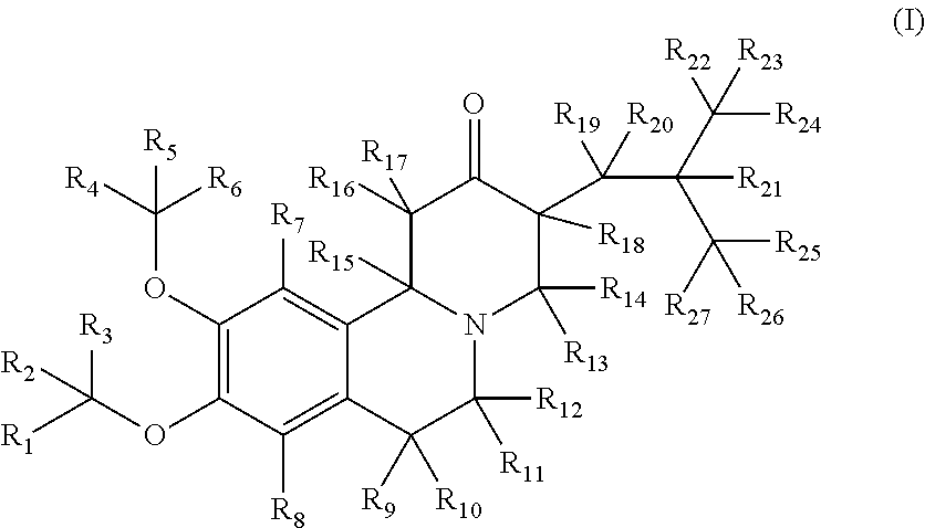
C1(OC([R4])([R6])[R5])=C(OC([R1])([R3])[R2])C([R8])=C2C(=C1[R7])C1([R15])N(C([R12])([R11])C2([R10])[R9])C([R14])([R13])C([R18])(C(C(C([R24])([R22])[R23])(C([R25])([R27])[R26])[R21])([R19])[R20])C(=O)C1([R17])[R16]
